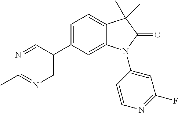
C1(C2=CC=C3C(=C2)N(C2=CC(F)=NC=C2)C(=O)C3(C)C)=CN=C(C)N=C1
